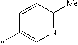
C1=CC([Me])=NC=C1[#]
